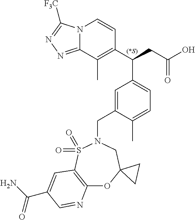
N12C(=NN=C1[F3C])C(C)=C(C(CC(O)=O)C1=CC=C(C)C(CN3S(=O)(=O)C4=C(OC5(C3)CC5)N=CC(C(N)=O)=C4)=C1)C=C2
